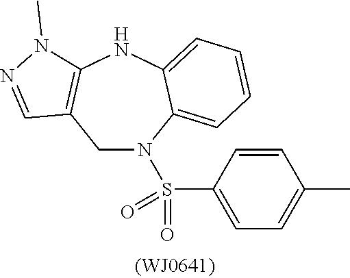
C1N(S(C2=CC=C(C)C=C2)(=O)=O)C2=CC=CC=C2NC2=C1C=NN2C
